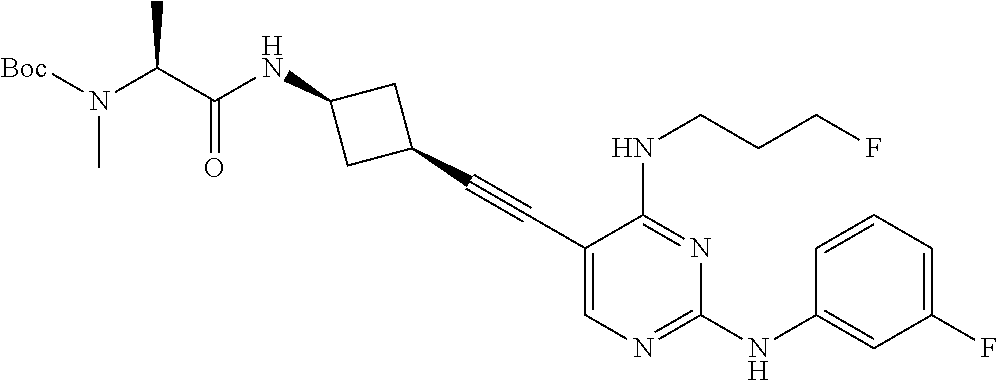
C1(C#CC2=CN=C(NC3=CC(F)=CC=C3)N=C2NCCCF)CC(NC(C(N([Boc])C)C)=O)C1
